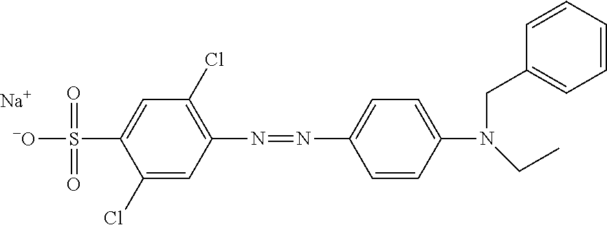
C1=C(N=NC2=C(Cl)C=C(S([-O])(=O)=O)C(Cl)=C2)C=CC(N(CC2=CC=CC=C2)CC)=C1.[Na]
